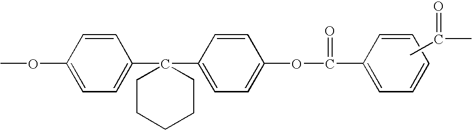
CC(=O)C.COC1=CC=C(C2(C3=CC=C(OC(=O)C4=CC=CC=C4)C=C3)CCCCC2)C=C1
